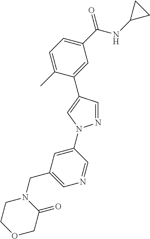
C1(C(NC2CC2)=O)=CC=C(C)C(C2=CN(C3=CC(CN4CCOCC4=O)=CN=C3)N=C2)=C1
